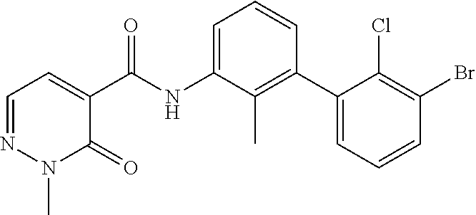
N1(C)C(=O)C(C(=O)NC2=CC=CC(C3=CC=CC(Br)=C3Cl)=C2C)=CC=N1
